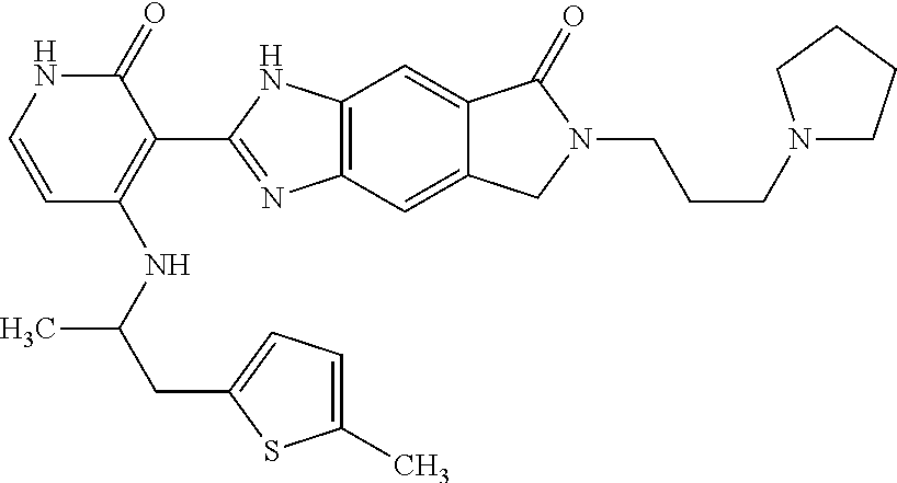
C1=CC(NC(CC2=CC=C(C)S2)C)=C(C2=NC3=C(N2)C=C2C(=C3)CN(CCCN3CCCC3)C2=O)C(=O)N1
